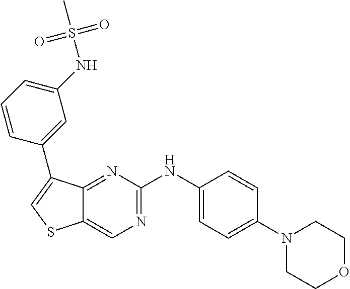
C1(N2CCOCC2)=CC=C(NC2=NC=C3C(=N2)C(C2=CC(NS(C)(=O)=O)=CC=C2)=CS3)C=C1
